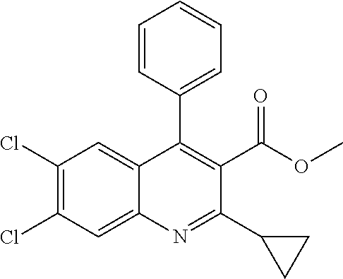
C1(Cl)=C(Cl)C=C2C(=C1)C(C1=CC=CC=C1)=C(C(OC)=O)C(C1CC1)=N2
